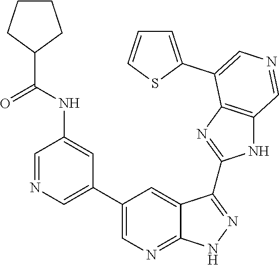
C1=NC=C(C2=CN=C3C(=C2)C(C2=NC4=C(N2)C=NC=C4C2=CC=CS2)=NN3)C=C1NC(C1CCCC1)=O
